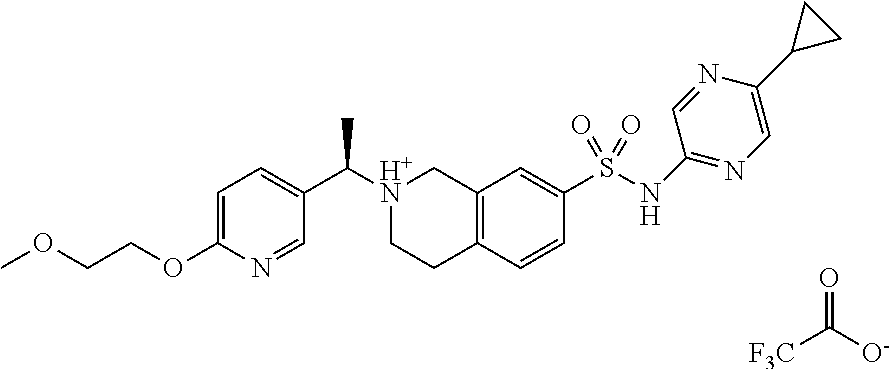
[F3C]C(=O)[O-].C(COC1=CC=C(C([H+N]2CCC3=C(C2)C=C(S(NC2=NC=C(C4CC4)N=C2)(=O)=O)C=C3)C)C=N1)OC
